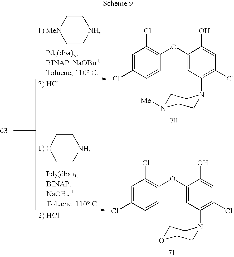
C1C[MeN]CC[NH]1.O1CC[NH]CC1.C1=C(Cl)C=CC(OC2=CC(N3CCN([Me])CC3)=C(Cl)C=C2O)=C1Cl.C1=C(Cl)C=CC(OC2=CC(N3CCOCC3)=C(Cl)C=C2O)=C1Cl
